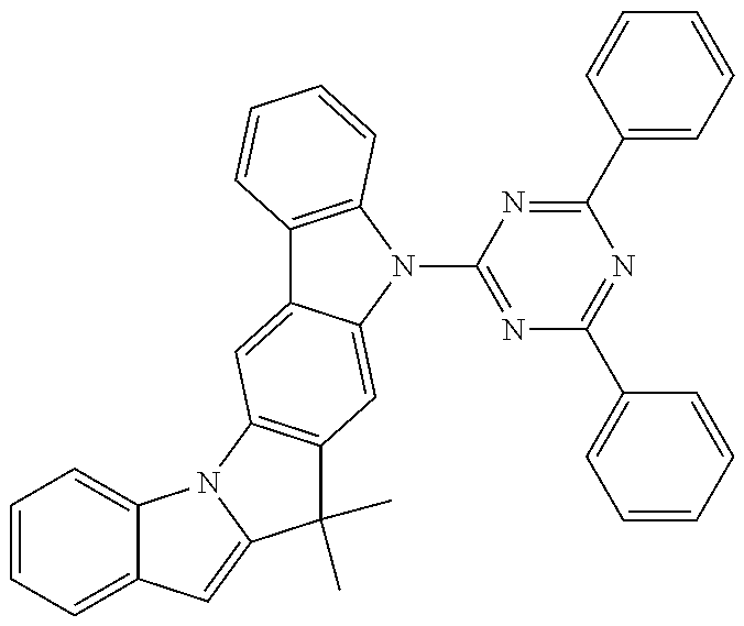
C1=CC=C2C(=C1)N1C(=C2)C(C)(C)C2=C1C=C1C(=C2)N(C2=NC(C3=CC=CC=C3)=NC(C3=CC=CC=C3)=N2)C2=C1C=CC=C2
